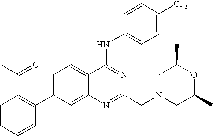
C1=CC=CC(C2=CC=C3C(=C2)N=C(CN2CC(C)OC(C)C2)N=C3NC2=CC=C([CF3])C=C2)=C1C(C)=O
